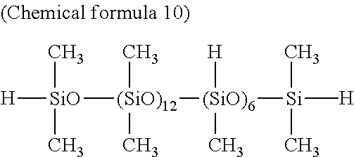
[H][SiO]([(SiO)12](C)(C)[(SiO)6]([Si]([H])(C)(C)C)(C)[H])(C)C
